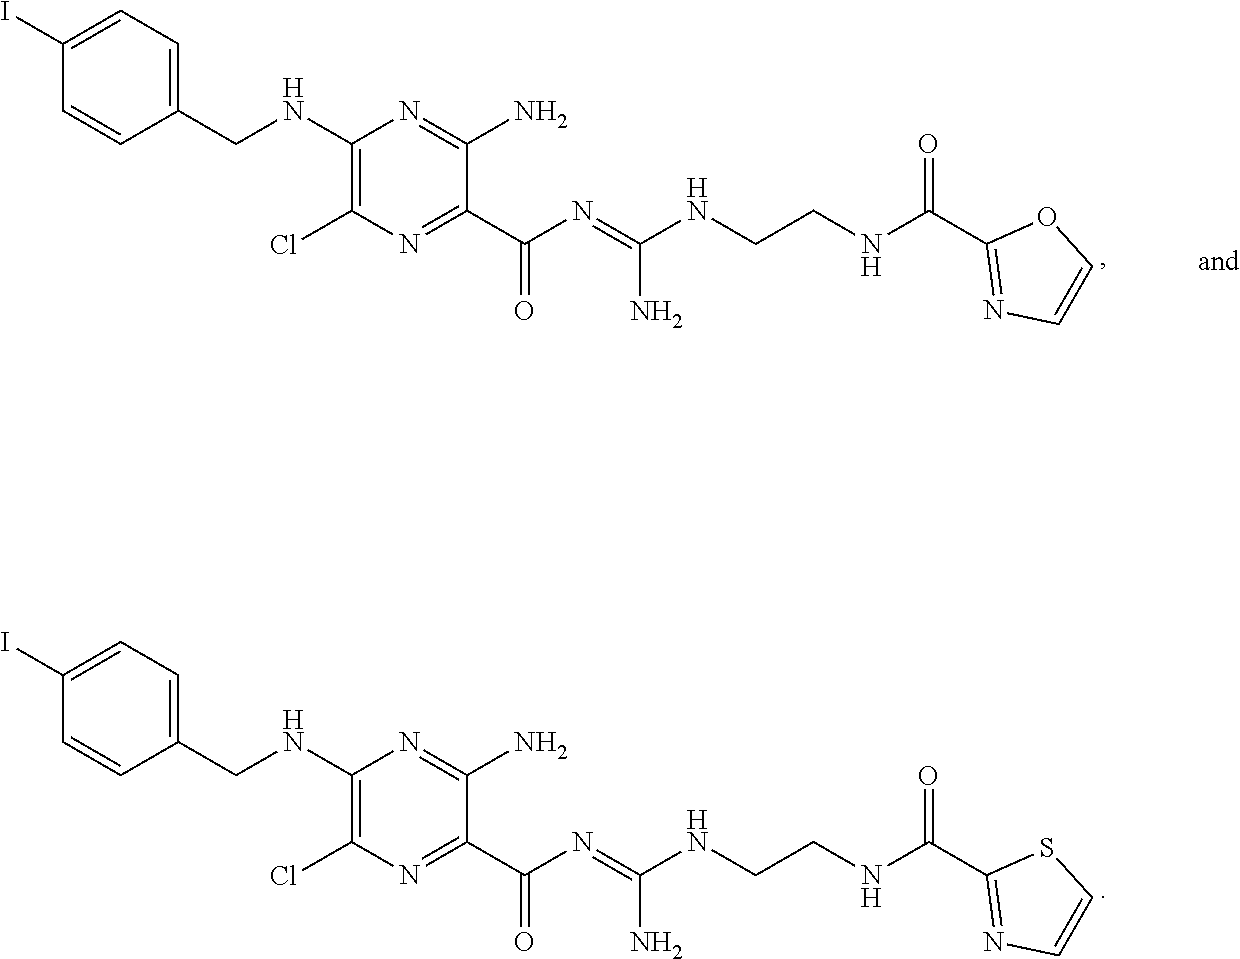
C1(I)=CC=C(CNC2=C(Cl)N=C(C(N=C(N)NCCNC(C3=NC=CS3)=O)=O)C(N)=N2)C=C1.C1(I)=CC=C(CNC2=C(Cl)N=C(C(N=C(N)NCCNC(C3=NC=CO3)=O)=O)C(N)=N2)C=C1
